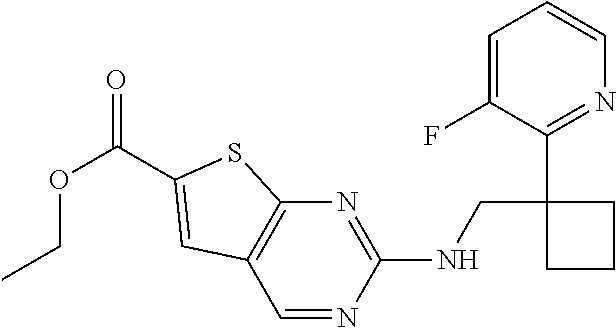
C1(NCC2(C3=NC=CC=C3F)CCC2)=NC2=C(C=N1)C=C(C(OCC)=O)S2
